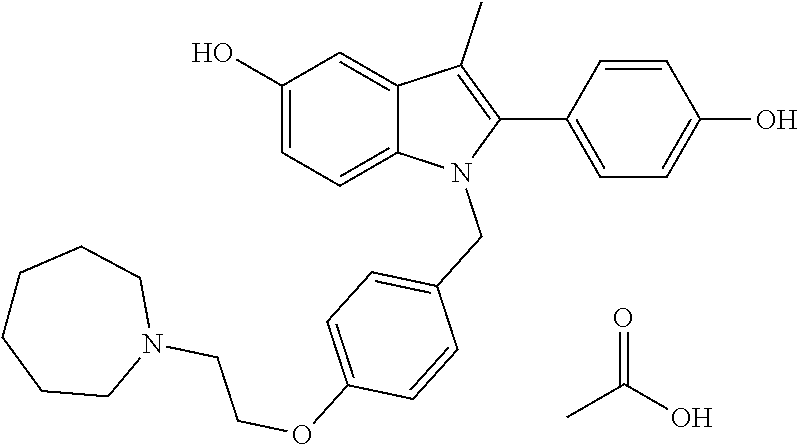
C1(O)=CC=C2C(=C1)C(C)=C(C1=CC=C(O)C=C1)N2CC1=CC=C(OCCN2CCCCCC2)C=C1.CC(=O)O
